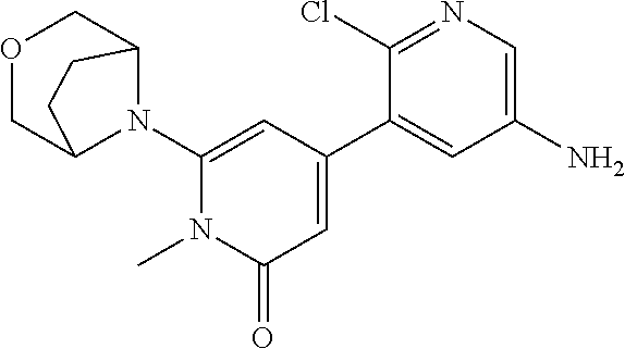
C1=C(C2=CC(N)=CN=C2Cl)C=C(N2C3COCC2CC3)N(C)C1=O
